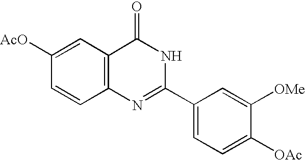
C12=C(C=C([AcO])C=C1)C(=O)NC(C1=CC=C([OAc])C([OMe])=C1)=N2
